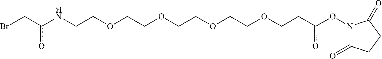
O(CCOCCOCCC(ON1C(=O)CCC1=O)=O)CCOCCNC(CBr)=O
